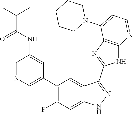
C1=NC=C(C2=C(F)C=C3C(=C2)C(C2=NC4=C(N2)N=CC=C4N2CCCCC2)=NN3)C=C1NC(C(C)C)=O
